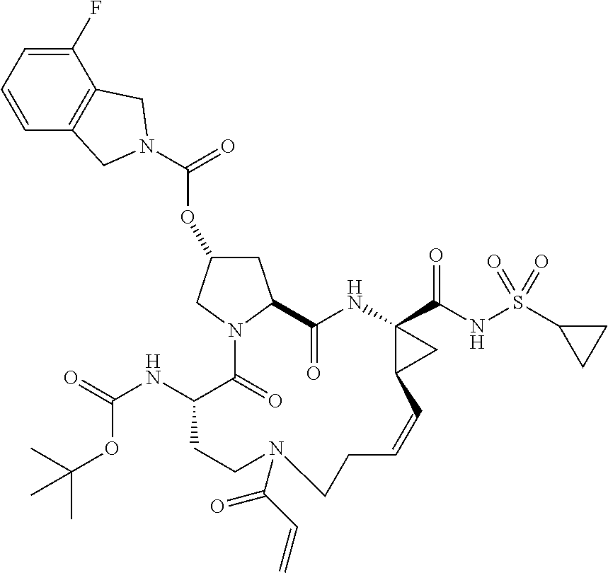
C(OC1CC2N(C1)C(=O)C(NC(=O)OC(C)(C)C)CCN(C(C=C)=O)CCC=CC1C(C(NS(C3CC3)(=O)=O)=O)(NC2=O)C1)(N1CC2=C(C(F)=CC=C2)C1)=O
